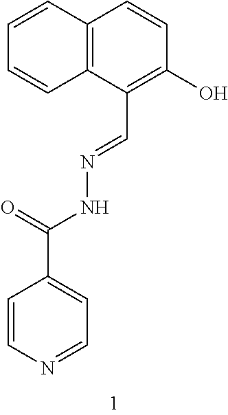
C12=C(C(C=NNC(C3=CC=NC=C3)=O)=C(O)C=C1)C=CC=C2
